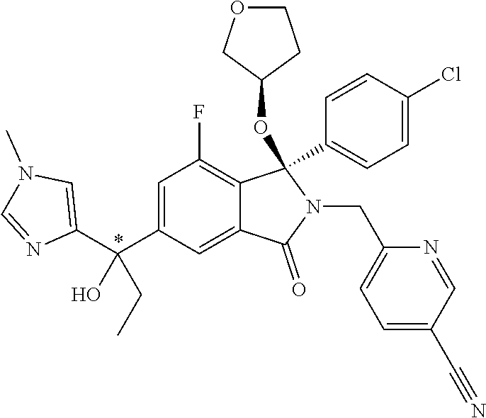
C1=C(C(C2=CN(C)C=N2)(O)CC)C=C2C(=C1F)C(C1=CC=C(Cl)C=C1)(OC1CCOC1)N(CC1=CC=C(C#N)C=N1)C2=O
